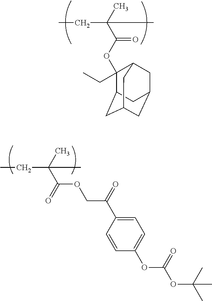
C(C(C)(C)C(OC1(CC)C2CC3CC(CC1C3)C2)=O)C.C(C(C)(C(OCC(=O)C1=CC=C(OC(OC(C)(C)C)=O)C=C1)=O)C)C
